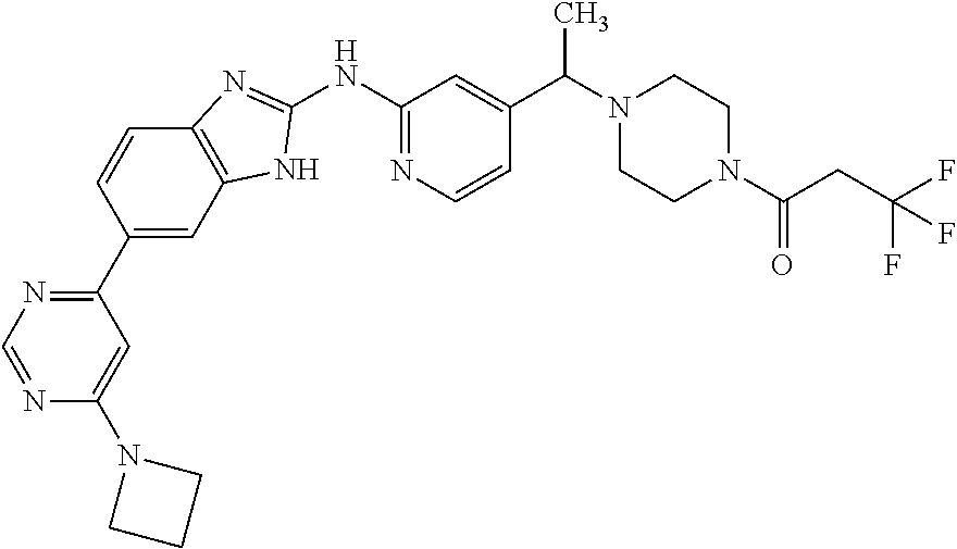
C12=C(C=C(C3=NC=NC(N4CCC4)=C3)C=C1)NC(NC1=NC=CC(C(N3CCN(C(CC(F)(F)F)=O)CC3)C)=C1)=N2
